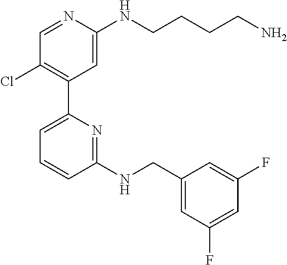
C1=NC(NCCCCN)=CC(C2=CC=CC(NCC3=CC(F)=CC(F)=C3)=N2)=C1Cl
